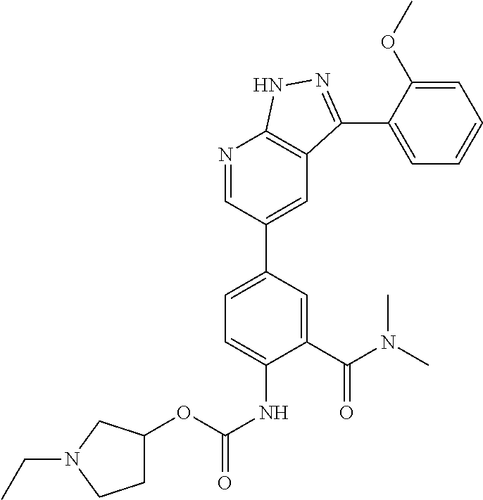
N1=CC(C2=CC=C(NC(=O)OC3CCN(CC)C3)C(C(N(C)C)=O)=C2)=CC2=C1NN=C2C1=CC=CC=C1OC
